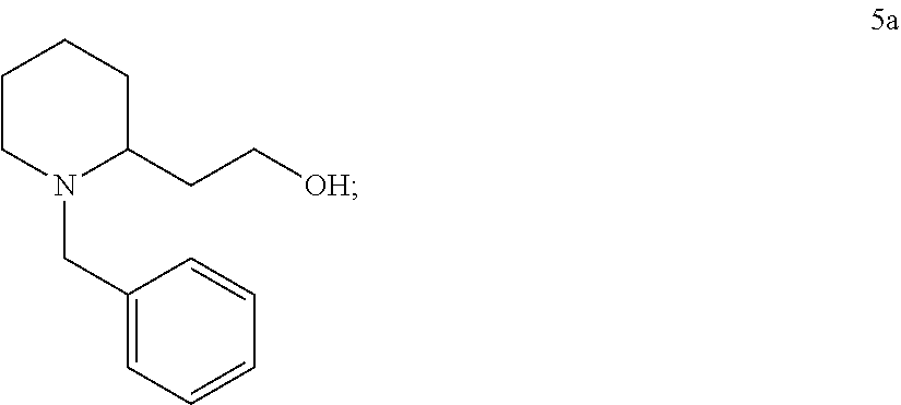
C1CN(CC2=CC=CC=C2)C(CC[OH])CC1
